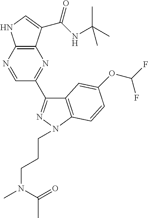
C12=C(C(C(NC(C)(C)C)=O)=CN1)N=C(C1=NN(CCCN(C)C(=O)C)C3=C1C=C(OC(F)F)C=C3)C=N2
